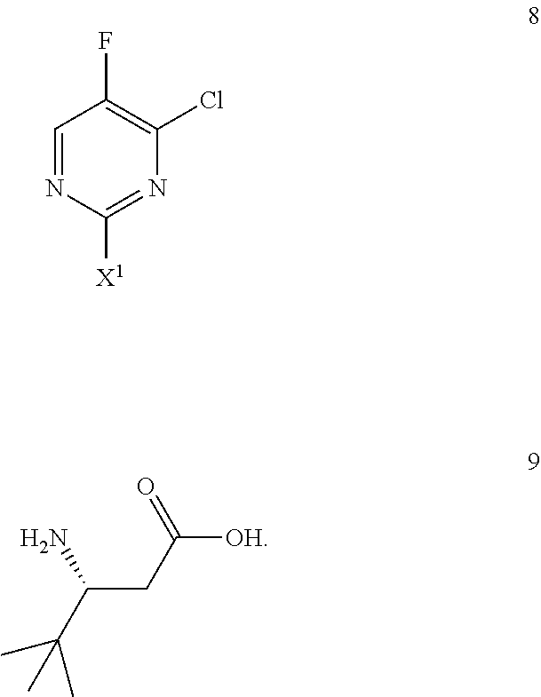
C1=NC([X1])=NC(Cl)=C1F.[OH]C(CC(C(C)(C)C)N)=O
